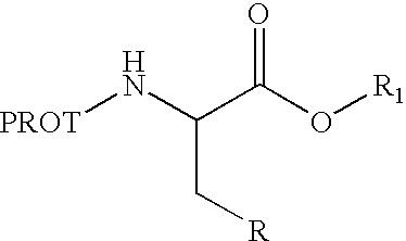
C(C(N[PROT])C(O[R1])=O)[R]
